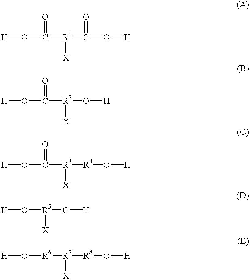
[H]OC([R1](C(O[H])=O)[X])=O.[H]OC([R2](O[H])[X])=O.[H]OC([R3]([R4]O[H])[X])=O.O([R5](O[H])[X])[H].[H]O[R6][R7]([R8]O[H])[X]
